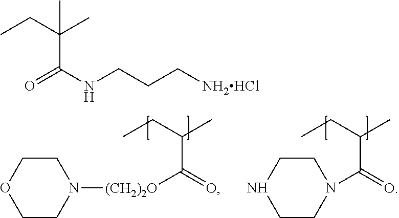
CCC(C)(C)C(=O)NCCC[NH2HCl].C1CN([(CH2)2O]C(=O)C(CC)C)CCO1.C(=O)(C(CC)C)N1CCNCC1
